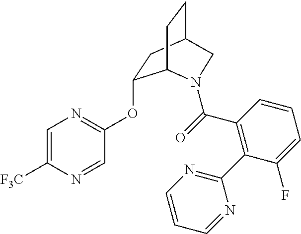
O(C1=NC=C([F3C])N=C1)C1CC2CCC1N(C(=O)C1=C(C3=NC=CC=N3)C(F)=CC=C1)C2
